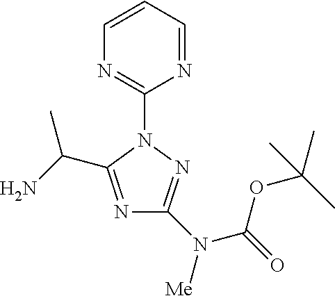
N1=C(C(N)C)N(C2=NC=CC=N2)N=C1N(C(OC(C)(C)C)=O)[Me]
